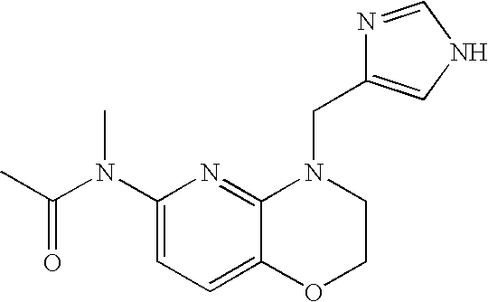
C1(N(C(C)=O)C)=CC=C2C(=N1)N(CC1=CNC=N1)CCO2
